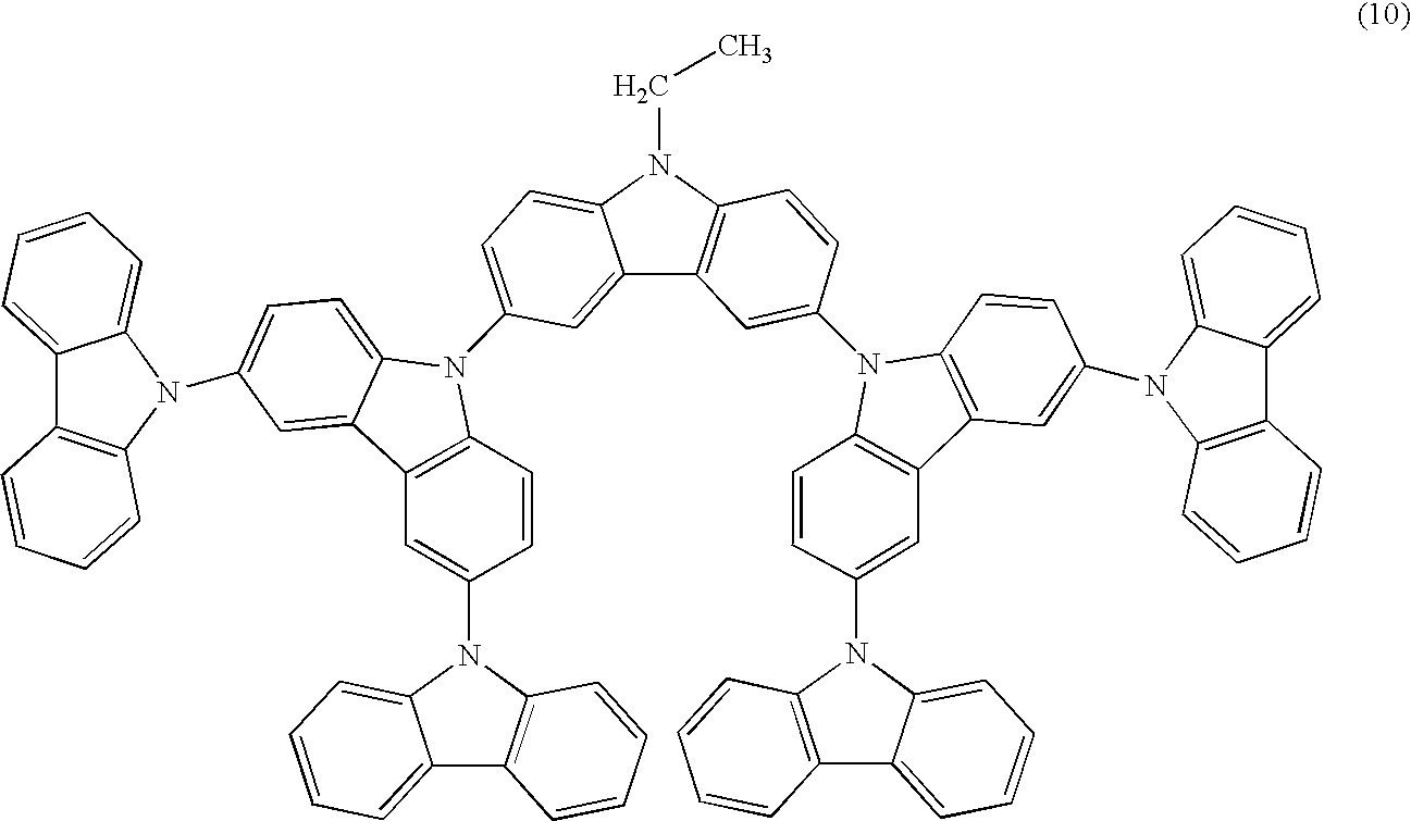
C12=CC(N3C4=CC=C(N5C6=CC=CC=C6C6=C5C=CC=C6)C=C4C4=C3C=CC(N3C5=CC=CC=C5C5=C3C=CC=C5)=C4)=CC=C1N(CC)C1=C2C=C(N2C3=C(C4=C2C=CC(N2C5=C(C6=CC=CC=C62)C=CC=C5)=C4)C=C(N2C4=C(C5=CC=CC=C52)C=CC=C4)C=C3)C=C1
